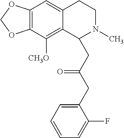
C12=C(C([CH3O])=C3C(=C1)CCN(C)C3CC(CC1=CC=CC=C1F)=O)OCO2
